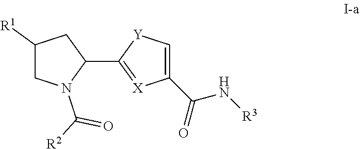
C1([R1])CN(C(=O)[R2])C(C2=[X]C(C(N[R3])=O)=C[Y]2)C1
